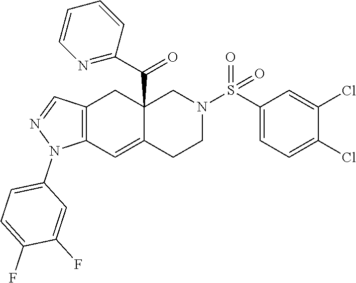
C12(C(C3=NC=CC=C3)=O)C(=CC3=C(C1)C=NN3C1=CC=C(F)C(F)=C1)CCN(S(C1=CC=C(Cl)C(Cl)=C1)(=O)=O)C2
